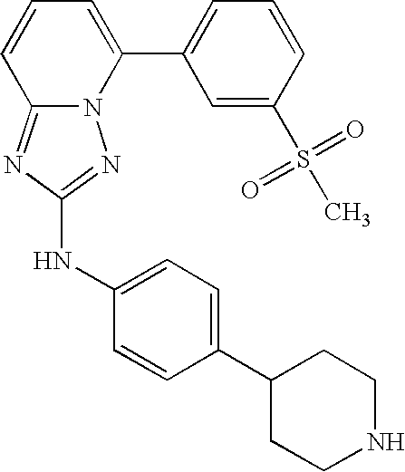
N12C(=NC(NC3=CC=C(C4CCNCC4)C=C3)=N1)C=CC=C2C1=CC=CC(S(C)(=O)=O)=C1
